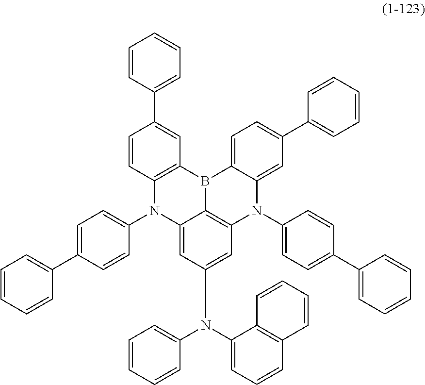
C12=C(C=CC(C3=CC=CC=C3)=C1)N(C1=CC=C(C3=CC=CC=C3)C=C1)C1=CC(N(C3=CC=CC4=C3C=CC=C4)C3=CC=CC=C3)=CC3=C1B2C1=CC=C(C2=CC=CC=C2)C=C1N3C1=CC=C(C2=CC=CC=C2)C=C1
